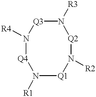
[Q3]1N([R3])[Q2]N([R2])[Q1]N([R1])[Q4]N1[R4]
